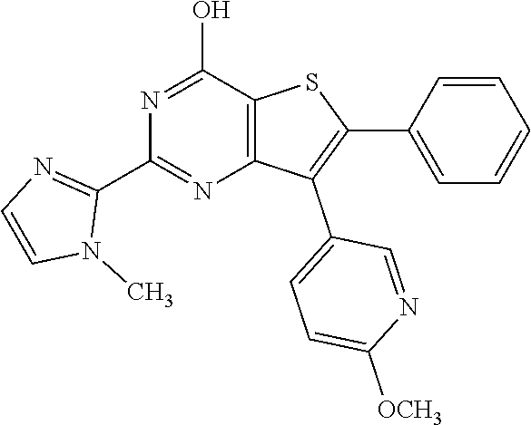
C1(C2=NC3=C(C(O)=N2)SC(C2=CC=CC=C2)=C3C2=CC=C([OCH3])N=C2)=NC=CN1C
